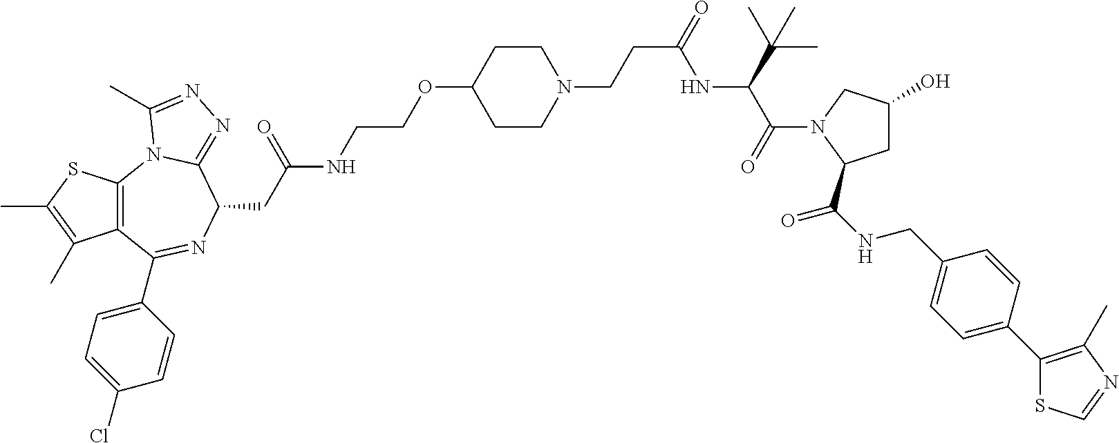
S1C(C)=C(C)C2=C1N1C(=NN=C1C)C(CC(=O)NCCOC1CCN(CCC(=O)NC(C(N3C(C(NCC4=CC=C(C5=C(C)N=CS5)C=C4)=O)CC(O)C3)=O)C(C)(C)C)CC1)N=C2C1=CC=C(Cl)C=C1
